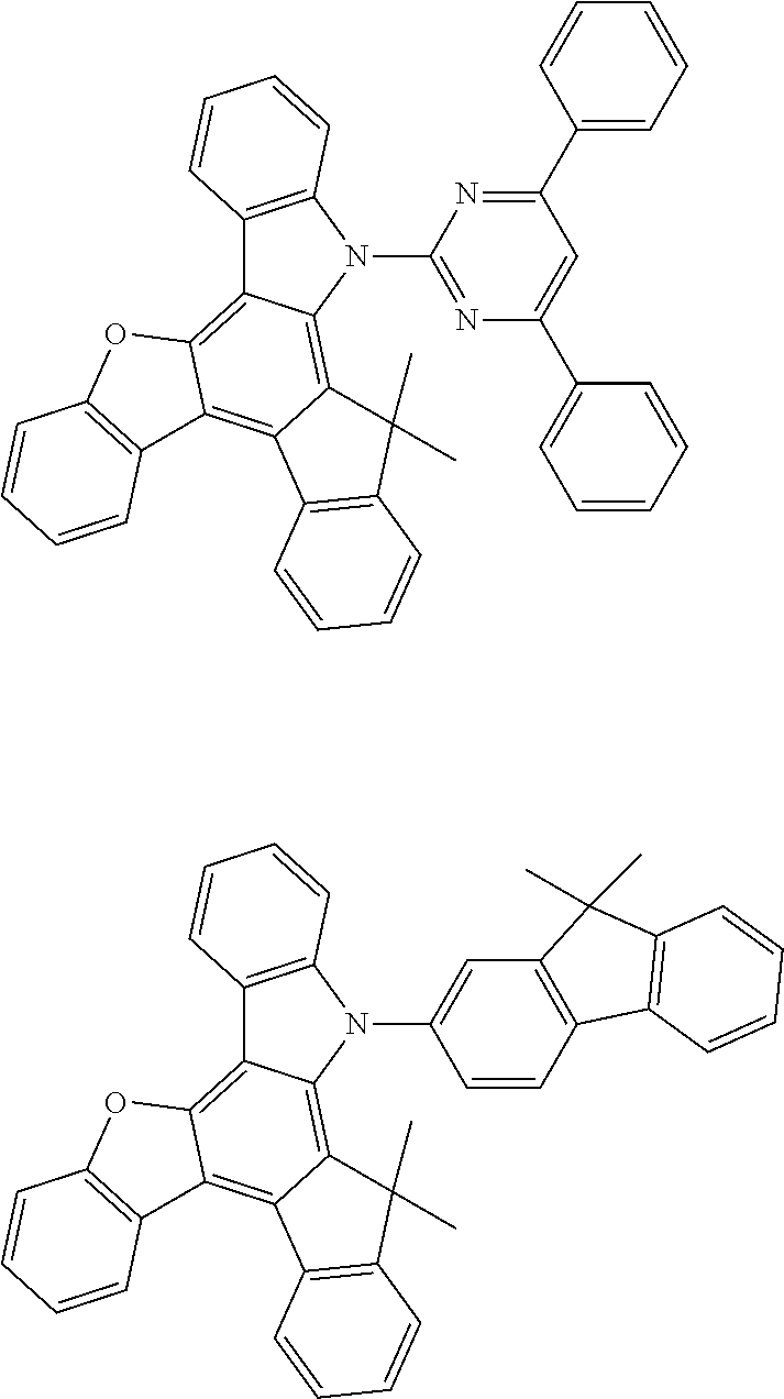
C1(N2C3=C4C(=C5C(=C3C3=C2C=CC=C3)OC2=C5C=CC=C2)C2=C(C4(C)C)C=CC=C2)=NC(C2=CC=CC=C2)=CC(C2=CC=CC=C2)=N1.C1(N2C3=C4C(=C5C(=C3C3=C2C=CC=C3)OC2=C5C=CC=C2)C2=C(C4(C)C)C=CC=C2)=CC2=C(C=C1)C1=C(C2(C)C)C=CC=C1
